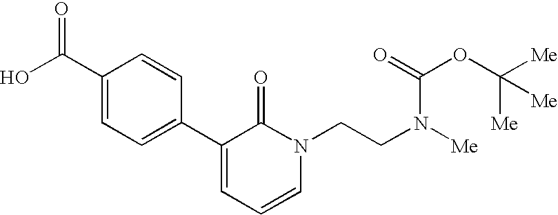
OC(C1=CC=C(C2=CC=CN(CCN(C(OC([Me])([Me])[Me])=O)[Me])C2=O)C=C1)=O
